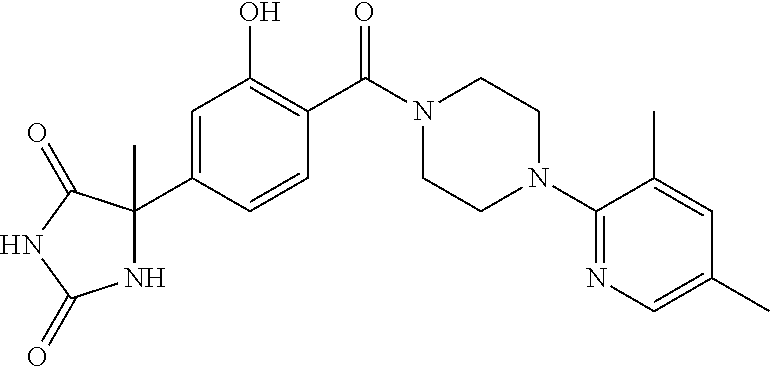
N1C(C2=CC(O)=C(C(N3CCN(C4=NC=C(C)C=C4C)CC3)=O)C=C2)(C)C(=O)NC1=O
